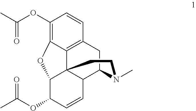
CC(OC1C=CC2C34C1OC1=C(OC(C)=O)C=CC(=C31)CC2N(C)CC4)=O
